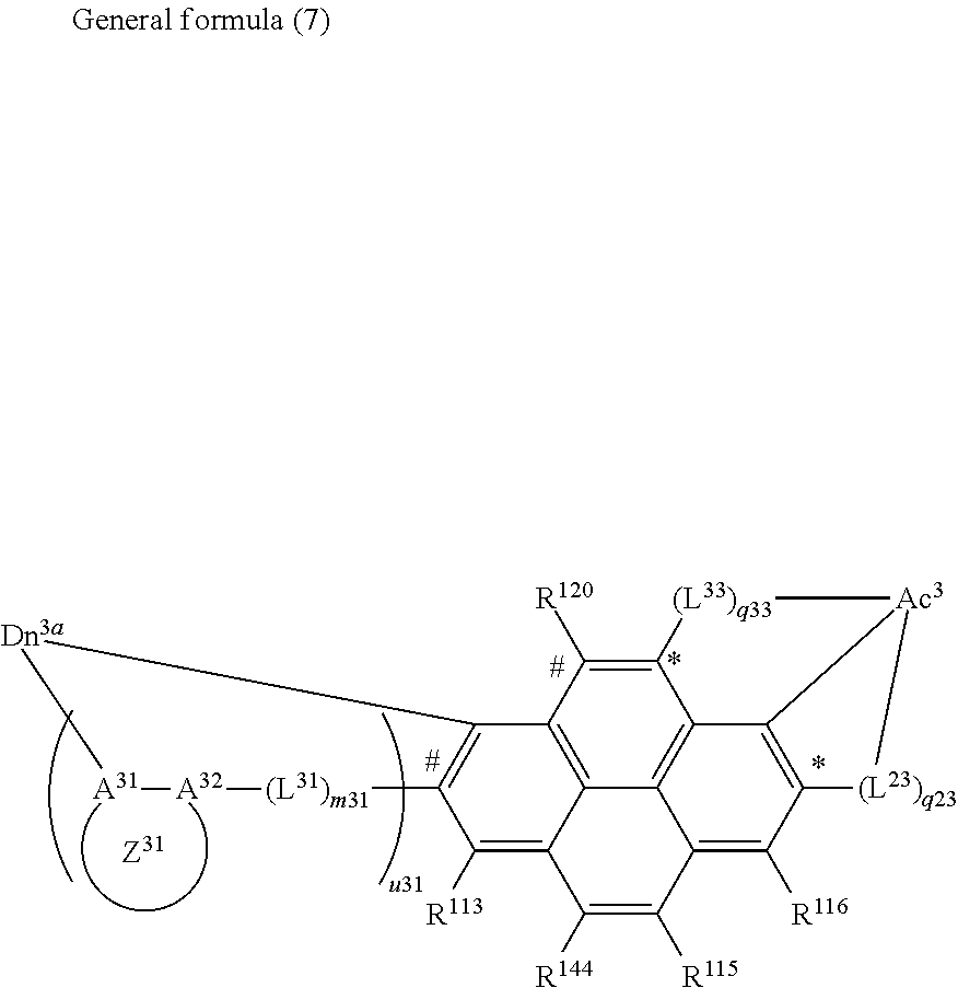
C12=C([R120])C3=C4C5=C1C1=C(C([R116])=C5C([R115])=C([R144])C4=C([R113])C4=C3[Dn3a][A31][A32][(L31)m31]4)[(L23)q23][Ac3]1[(L33)q33]2
